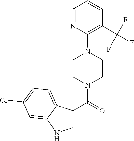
C1=NC(N2CCN(C(C3=CNC4=CC(Cl)=CC=C34)=O)CC2)=C(C(F)(F)F)C=C1
